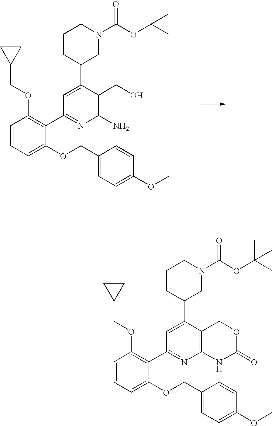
C1=C(C2CCCN(C(OC(C)(C)C)=O)C2)C(CO)=C(N)N=C1C1=C(OCC2CC2)C=CC=C1OCC1=CC=C(OC)C=C1.C1=C(C2CCCN(C(OC(C)(C)C)=O)C2)C2=C(N=C1C1=C(OCC3CC3)C=CC=C1OCC1=CC=C(OC)C=C1)NC(=O)OC2
